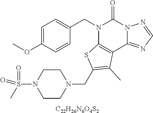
C1=C(OC)C=CC(CN2C3=C(C4=NC=NN4C2=O)C(C)=C(CN2CCN(S(C)(=O)=O)CC2)S3)=C1.[C22H26N6O4S2]
